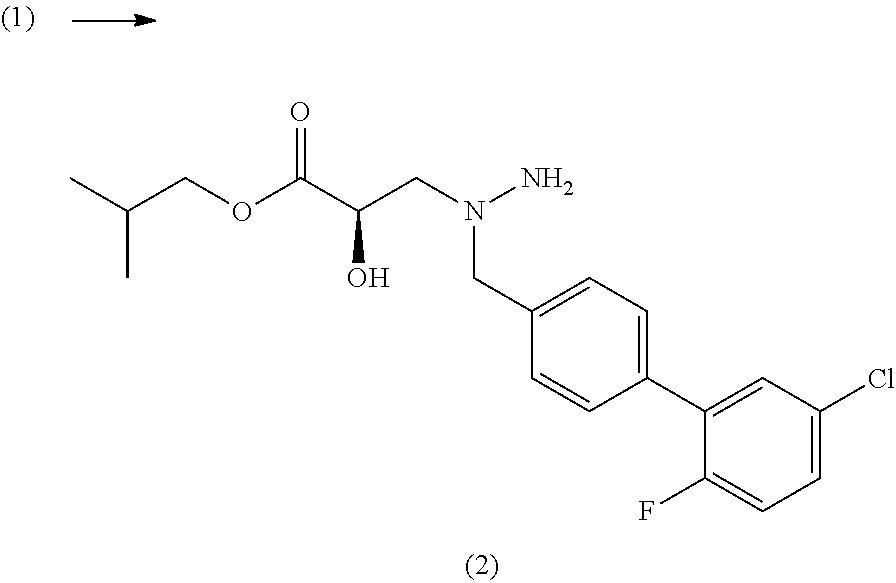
CC(COC(C(CN(N)CC1=CC=C(C2=CC(Cl)=CC=C2F)C=C1)O)=O)C
